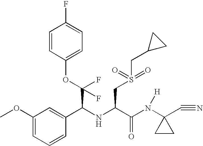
C1=CC(OC(C(NC(CS(CC2CC2)(=O)=O)C(N(C2(C#N)CC2)[H])=O)C2=CC(OC)=CC=C2)(F)F)=CC=C1F
